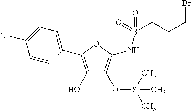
C1=CC(C2=C(O)C(O[Si](C)(C)C)=C(NS(=O)(CCCBr)=O)O2)=CC=C1Cl
